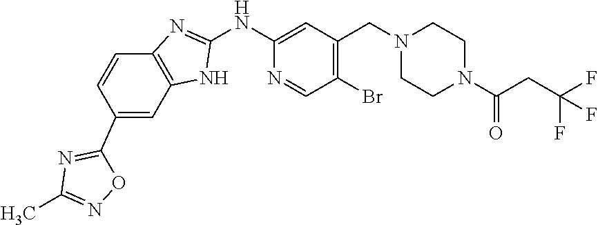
N1=CC(Br)=C(CN2CCN(C(CC(F)(F)F)=O)CC2)C=C1NC1=NC2=C(C=C(C3=NC(C)=NO3)C=C2)N1
